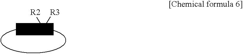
[(N]=[P)q]([R2])[R3]
